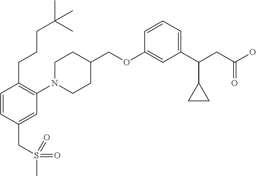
C1(OCC2CCN(C3=C(CCCC(C)(C)C)C=CC(CS(C)(=O)=O)=C3)CC2)=CC(C(CC(O)=O)C2CC2)=CC=C1
